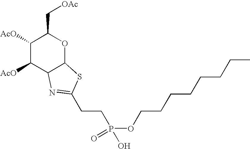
C1([AcO])C([AcO])C2C(OC1C[OAc])SC(CCP(OCCCCCCCC)(O)=O)=N2
